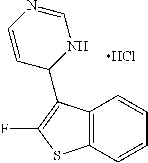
C12=C(C=CC=C1)SC(F)=C2C1NC=NC=C1.Cl
